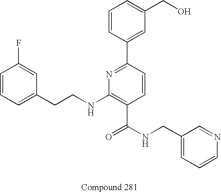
C1=CC(F)=CC(CCNC2=C(C(NCC3=CC=CN=C3)=O)C=CC(C3=CC(CO)=CC=C3)=N2)=C1
